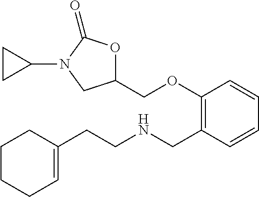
C1C(CCNCC2=C(OCC3OC(=O)N(C4CC4)C3)C=CC=C2)=CCCC1
